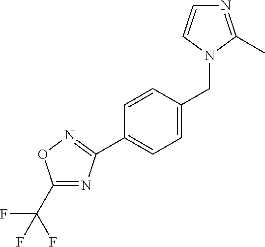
C1(C(F)(F)F)=NC(C2=CC=C(CN3C(C)=NC=C3)C=C2)=NO1
